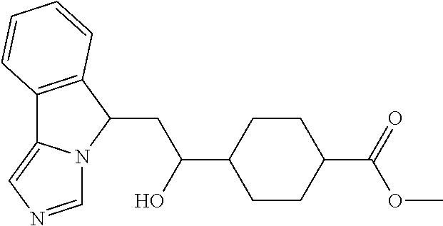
C12=C(C(CC(C3CCC(C(=O)OC)CC3)O)N3C1=CN=C3)C=CC=C2
